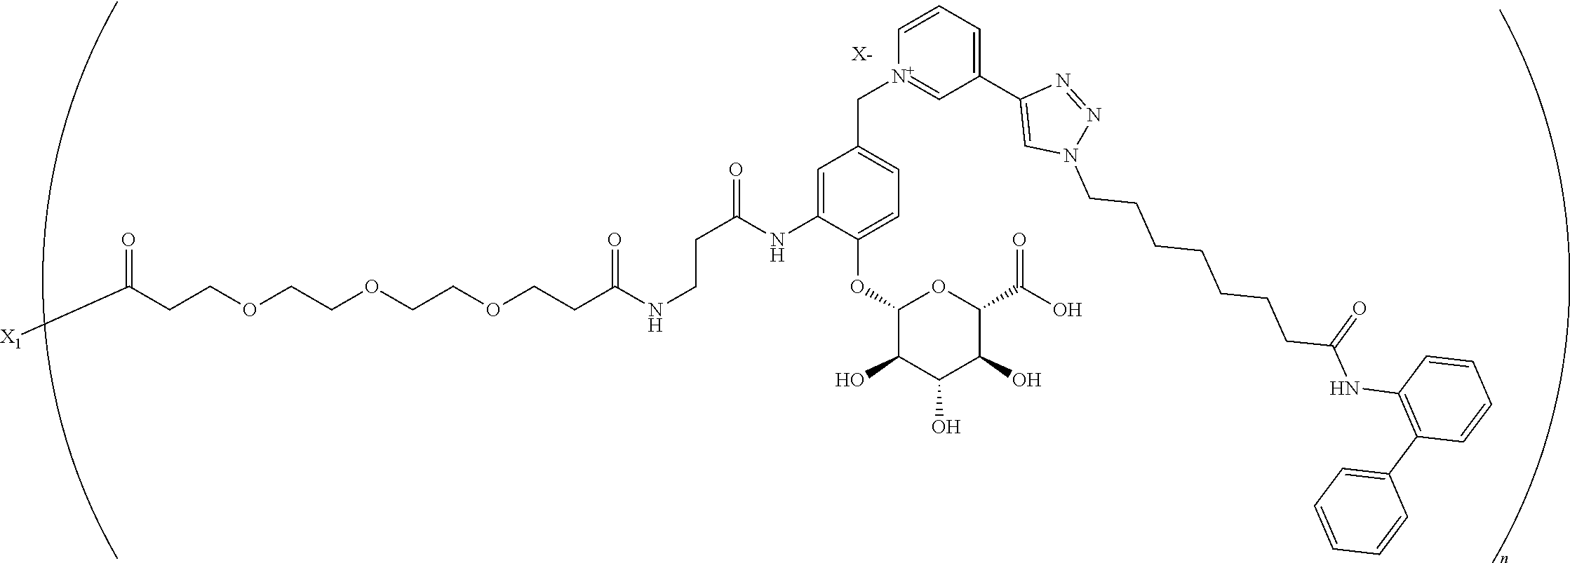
[X-].C(COCCOCCOCCC(NCCC(=O)NC1=CC(C[N+]2=CC(C3=CN(CCCCCCCC(NC4=C(C5=CC=CC=C5)C=CC=C4)=O)N=N3)=CC=C2)=CC=C1OC1C(O)C(O)C(O)C(C(O)=O)O1)=O)C([X1])=O
